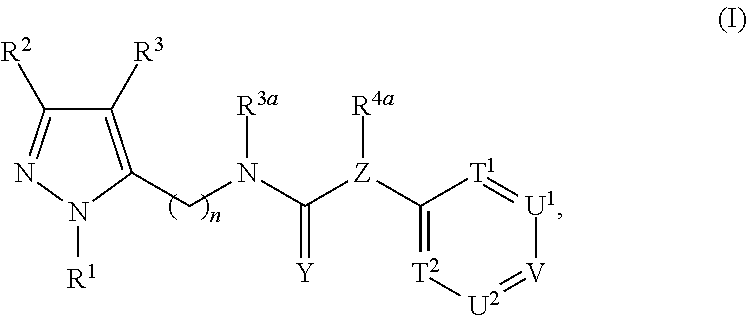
C1([Z](C(=[Y])N([R3a])CC2=C([R3])C([R2])=NN2[R1])[R4a])=[T2][U2]=[V][U1]=[T1]1
